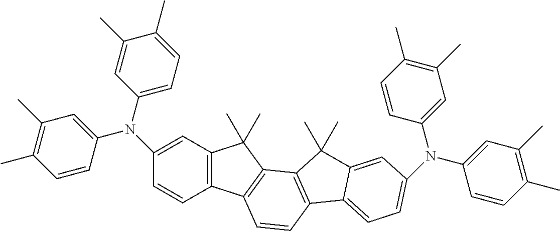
C1(N(C2=CC=C(C)C(C)=C2)C2=CC(C)=C(C)C=C2)=CC2=C(C=C1)C1=C(C2(C)C)C2=C(C=C1)C1=CC=C(N(C3=CC(C)=C(C)C=C3)C3=CC(C)=C(C)C=C3)C=C1C2(C)C
